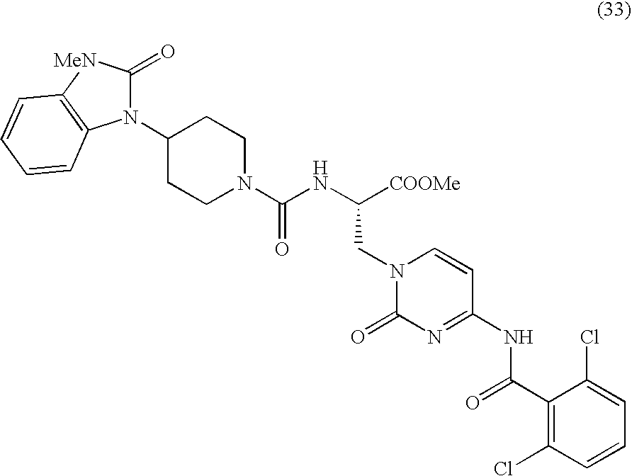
N1(C(NC([COOMe])CN2C(=O)N=C(NC(C3=C(Cl)C=CC=C3Cl)=O)C=C2)=O)CCC(N2C(=O)[MeN]C3=C2C=CC=C3)CC1
